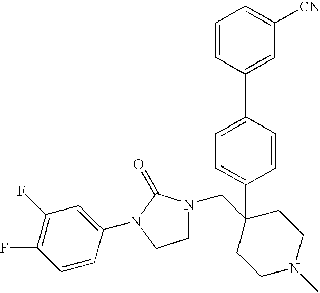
C1=CC(C2=CC=C(C3(CN4CCN(C5=CC(F)=C(F)C=C5)C4=O)CCN(C)CC3)C=C2)=CC([CN])=C1
